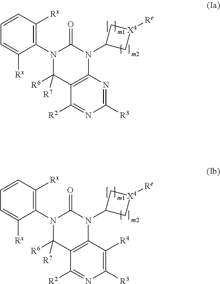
C1=C([Rx])C(N2C([R6])([R7])C3=C(N(C4C[X4]([Re])C4)C2=O)N=C([R3])N=C3[R2])=C([Rx])C=C1.C1=C([Rx])C(N2C([R6])([R7])C3=C(N(C4C[X4]([Re])C4)C2=O)C([R4])=C([R3])N=C3[R2])=C([Rx])C=C1
